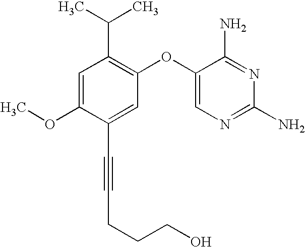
C1=C(OC)C(C#CCCCO)=CC(OC2=CN=C(N)N=C2N)=C1C(C)C
